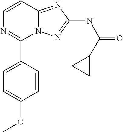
C1=CN=C(C2=CC=C(OC)C=C2)N2C1=NC(NC(C1CC1)=O)=N2
